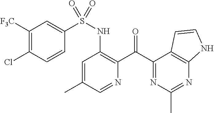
S(NC1=C(C(C2=NC(C)=NC3=C2C=CN3)=O)N=CC(C)=C1)(C1=CC([F3C])=C(Cl)C=C1)(=O)=O
